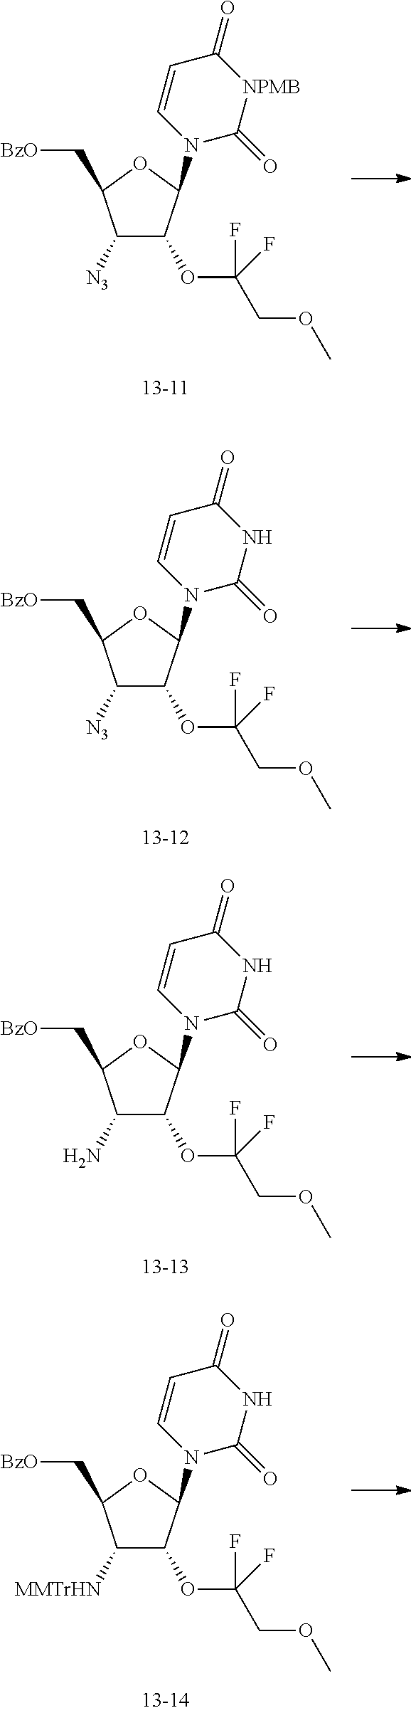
C1([N3])C(OC(COC)(F)F)C(N2C(=O)[NPMB]C(=O)C=C2)OC1C[BzO].C1([N3])C(OC(COC)(F)F)C(N2C(=O)NC(=O)C=C2)OC1C[BzO].C1(N)C(OC(COC)(F)F)C(N2C(=O)NC(=O)C=C2)OC1C[BzO].C1([MMTrHN])C(OC(COC)(F)F)C(N2C(=O)NC(=O)C=C2)OC1C[BzO]
